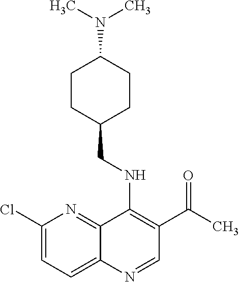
C1(Cl)=CC=C2C(=N1)C(NCC1CCC(N(C)C)CC1)=C(C(C)=O)C=N2
